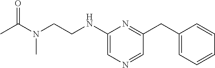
C1(NCCN(C(C)=O)C)=CN=CC(CC2=CC=CC=C2)=N1
